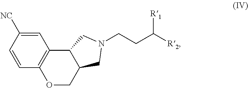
C1=C([NC])C=CC2=C1C1C(CO2)CN(CCC([R2])[R1])C1
